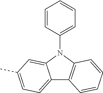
C1=CC(N2C3=CC(C)=CC=C3C3=C2C=CC=C3)=CC=C1
